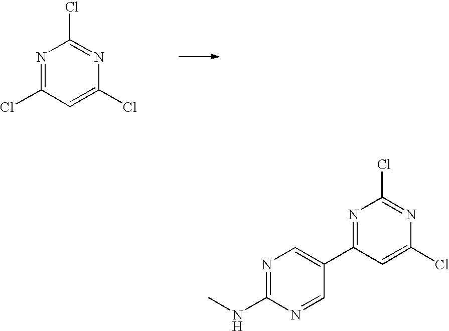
N1=C(Cl)C=C(Cl)N=C1Cl.N1=C(C2=CN=C(NC)N=C2)C=C(Cl)N=C1Cl
